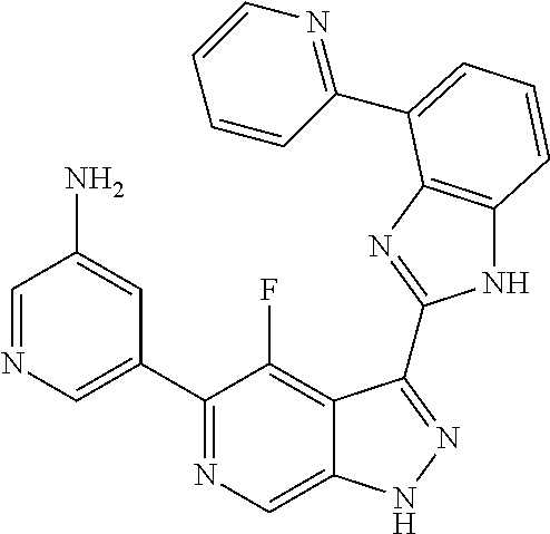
C1=NC=C(C2=NC=C3C(=C2F)C(C2=NC4=C(N2)C=CC=C4C2=NC=CC=C2)=NN3)C=C1N
